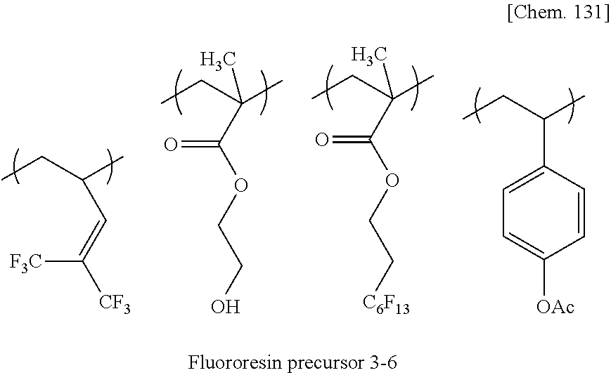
CCC(C)C=C([F3C])[CF3].CCC(C)(C(OCCO)=O)C.CCC(C)(C(OCC[C6F13])=O)C.CCC(C)C1=CC=C([OAc])C=C1
